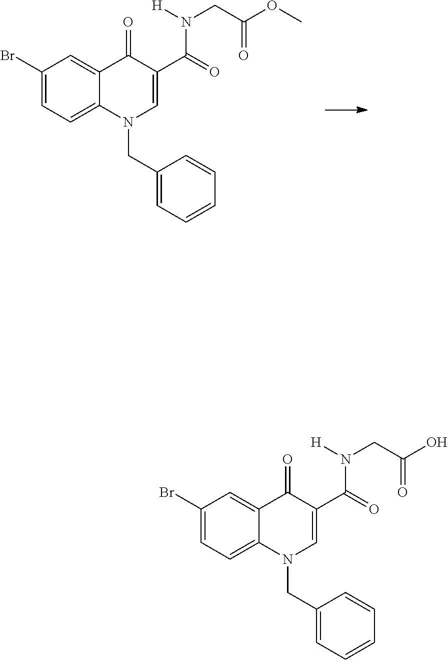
C1(Br)=CC=C2C(=C1)C(=O)C(C(=O)N([H])CC(OC)=O)=CN2CC1=CC=CC=C1.C1(Br)=CC=C2C(=C1)C(=O)C(C(=O)N([H])CC(O)=O)=CN2CC1=CC=CC=C1
